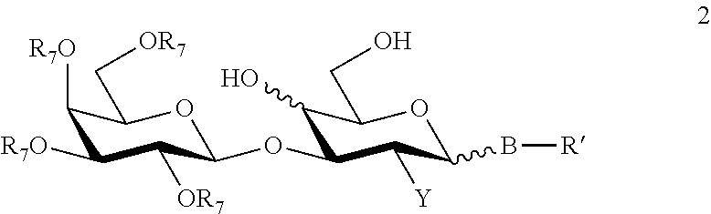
C1([R7O])C([R7O])C([OR7])C(OC2C(O)C(CO)OC(B[R])C2[Y])OC1C[OR7]
